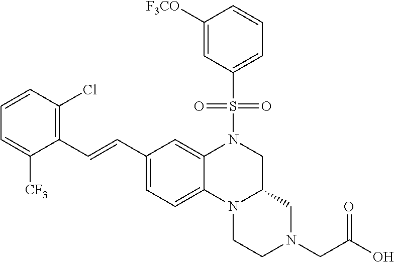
C1=C([CF3])C(C=CC2=CC=C3C(=C2)N(S(C2=CC=CC([F3CO])=C2)(=O)=O)CC2N3CCN(CC(O)=O)C2)=C(Cl)C=C1
